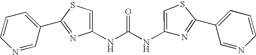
C1(NC(NC2=CSC(C3=CC=CN=C3)=N2)=O)=CSC(C2=CC=CN=C2)=N1
